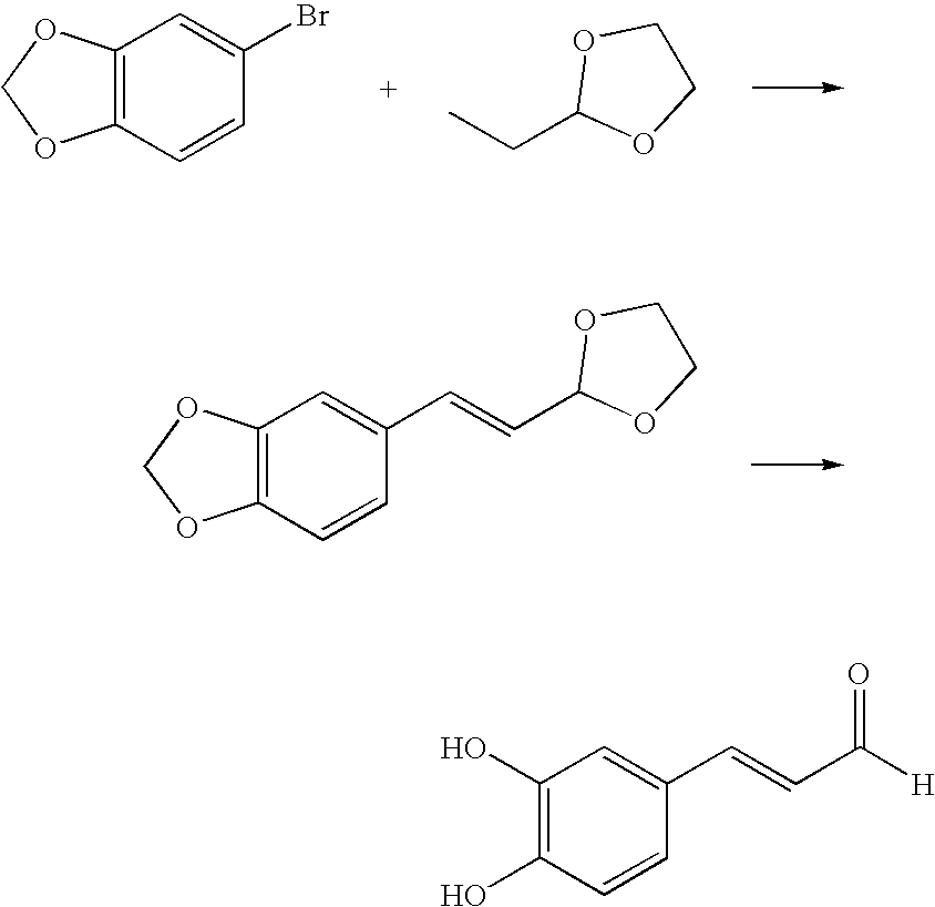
C12=C(C=CC(Br)=C1)OCO2.CCC1OCCO1.C12=C(C=CC(C=CC3OCCO3)=C1)OCO2.C1(O)=C(O)C=CC(C=CC([H])=O)=C1
